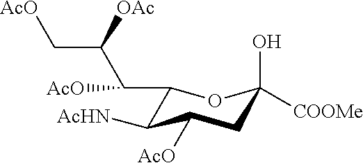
C(C1OC(O)([COOMe])CC([AcO])C1[AcHN])(C([OAc])C[AcO])[AcO]
